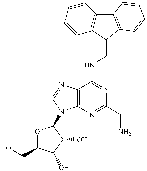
C12=C(N=CN1C1OC(CO)C(O)C1O)C(NCC1C3=C(C4=C1C=CC=C4)C=CC=C3)=NC(CN)=N2
